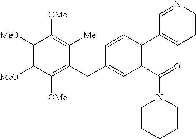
C1([MeO])=C([MeO])C([OMe])=C(CC2=CC(C(=O)N3CCCCC3)=C(C3=CC=CN=C3)C=C2)C([Me])=C1[OMe]
